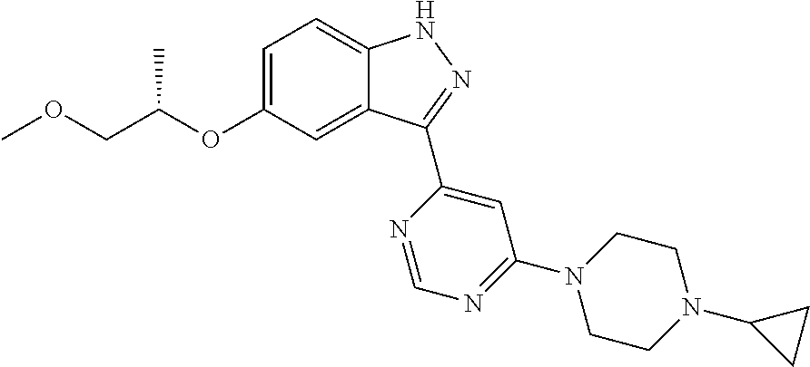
C1=C(OC(COC)C)C=C2C(=C1)NN=C2C1=CC(N2CCN(C3CC3)CC2)=NC=N1
